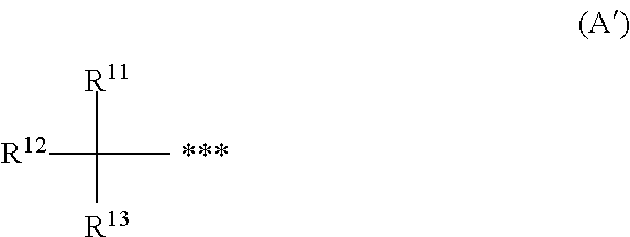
[R12]C([R11])([R13])C
